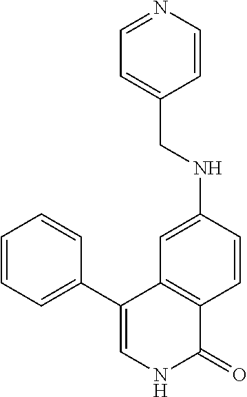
C1=CN=CC=C1CNC1=CC2=C(C=C1)C(=O)NC=C2C1=CC=CC=C1
